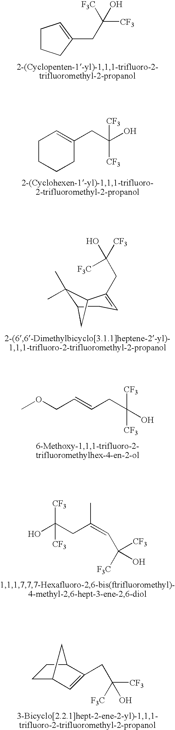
C1CCCC(CC(O)([CF3])[CF3])=C1.C1(C)(C)C2CC=C(CC(O)([CF3])[F3C])C1C2.COCC=CCC(O)([CF3])[CF3].OC(CC(=CC([F3C])([CF3])O)C)([CF3])[CF3].C1C2C=C(CC([F3C])([CF3])O)C(C1)C2.C1CCC(CC(O)([F3C])[CF3])=C1
